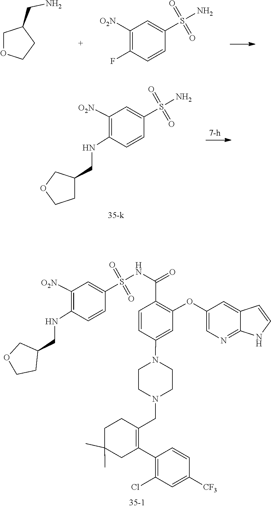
C1OCCC1CN.S(=O)(=O)(C1=CC([O2N])=C(F)C=C1)N.S(=O)(=O)(C1=CC([O2N])=C(NCC2CCOC2)C=C1)N.C1(C2=C(CN3CCN(C4=CC(OC5=CN=C6C(=C5)C=CN6)=C(C(NS(=O)(=O)C5=CC([O2N])=C(NCC6COCC6)C=C5)=O)C=C4)CC3)CCC(C)(C)C2)=C(Cl)C=C([CF3])C=C1
